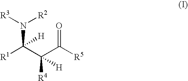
[R1]C(C(C([R5])=O)([R4])[H])(N([R3])[R2])[H]
